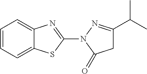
C1=CC=C2C(=C1)N=C(N1C(=O)CC(C(C)C)=N1)S2
